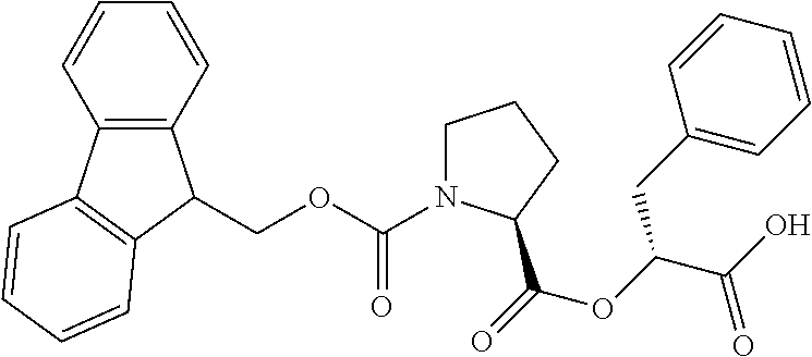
C(OC(N1CCCC1C(=O)OC(C(=O)O)CC1=CC=CC=C1)=O)C1C2=C(C=CC=C2)C2=C1C=CC=C2
